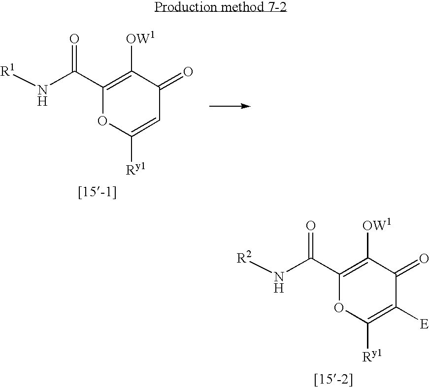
C1(C(N[R2])=O)=C([OW1])C(=O)C([E])=C([Ry1])O1.C1(C(N[R1])=O)=C([OW1])C(=O)C=C([Ry1])O1
